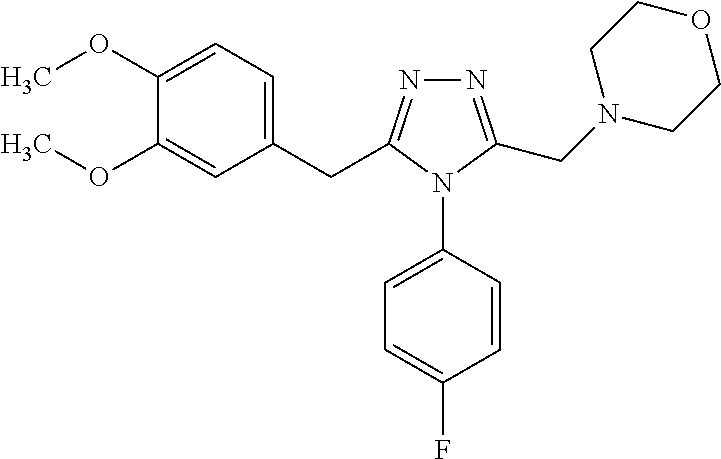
N1=C(CN2CCOCC2)N(C2=CC=C(F)C=C2)C(CC2=CC=C(OC)C(OC)=C2)=N1
